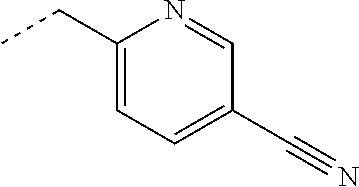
C1(CC)=CC=C(C#N)C=N1
